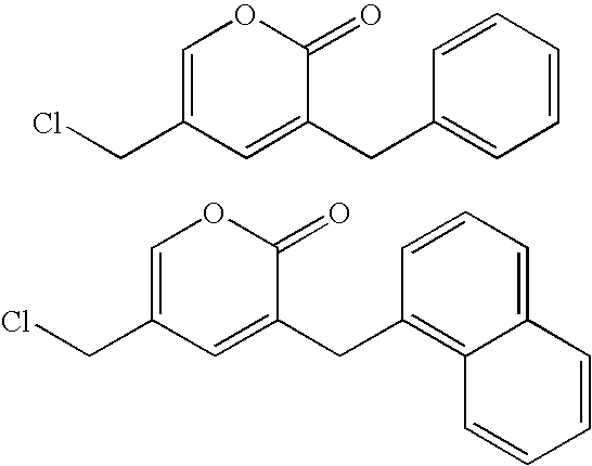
C1=CC=CC(CC2=CC(CCl)=COC2=O)=C1.C12=CC=CC(CC3=CC(CCl)=COC3=O)=C1C=CC=C2
